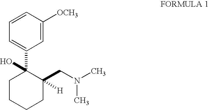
C1=CC=C(C2(O)CCCCC2(CN(C)C)[H])C=C1[OCH3]
